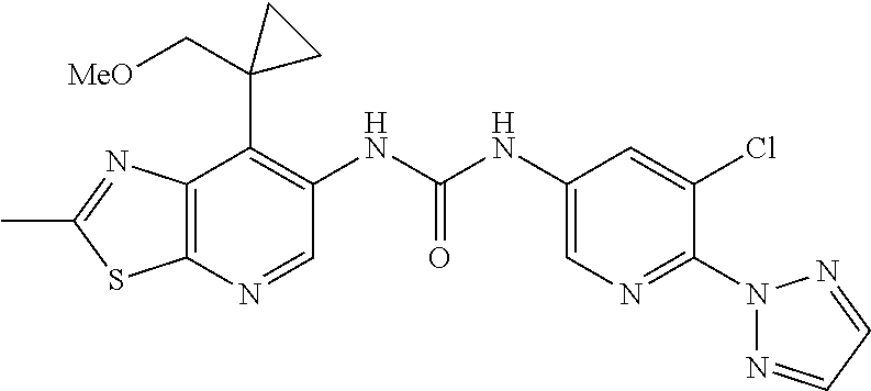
C12=C(N=CC(NC(NC3=CN=C(N4N=CC=N4)C(Cl)=C3)=O)=C1C1(C[MeO])CC1)SC(C)=N2
